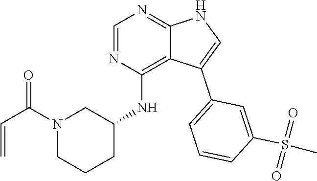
C1(NC2=C3C(=NC=N2)NC=C3C2=CC=CC(S(=O)(=O)C)=C2)CCCN(C(C=C)=O)C1
